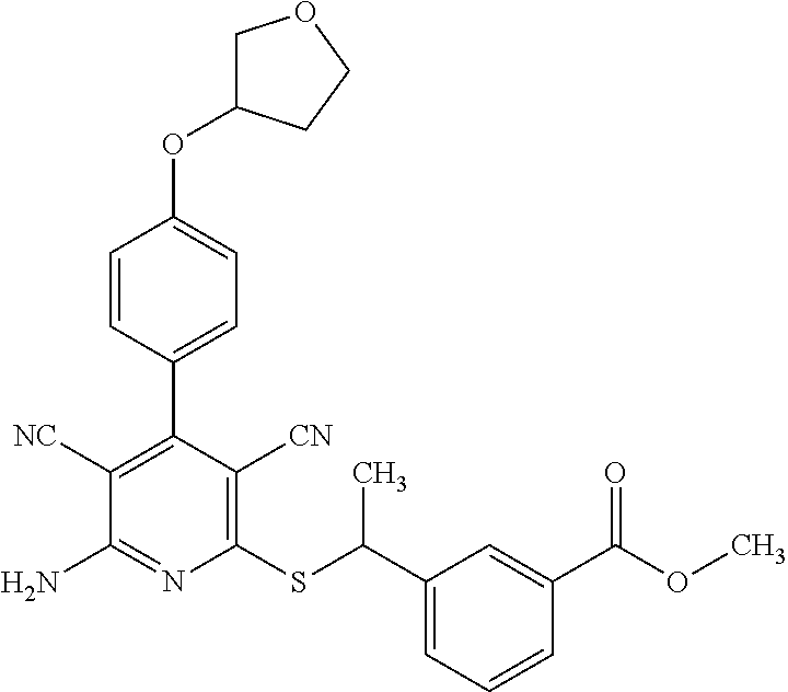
C1(C2=C([NC])C(N)=NC(SC(C3=CC=CC(C(OC)=O)=C3)C)=C2[CN])=CC=C(OC2COCC2)C=C1
